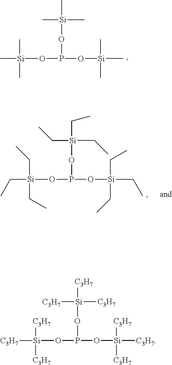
C[Si](C)(C)OP(O[Si](C)(C)C)O[Si](C)(C)C.C([Si](CC)(CC)OP(O[Si](CC)(CC)CC)O[Si](CC)(CC)CC)C.[C3H7][Si]([C3H7])([C3H7])OP(O[Si]([C3H7])([C3H7])[C3H7])O[Si]([C3H7])([C3H7])[C3H7]
